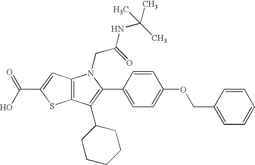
C12=C(C(C3CCCCC3)=C(C3=CC=C(OCC4=CC=CC=C4)C=C3)N1CC(=O)NC(C)(C)C)SC(C(O)=O)=C2
